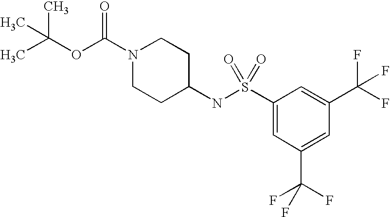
CC(C)(C)OC(N1CCC(NS(C2=CC(C(F)(F)F)=CC(C(F)(F)F)=C2)(=O)=O)CC1)=O
